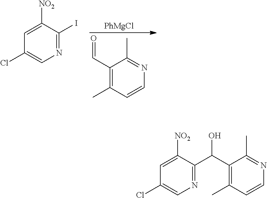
[NO2]C1=CC(Cl)=CN=C1I.[PhMgCl].C1(C=O)=C(C)C=CN=C1C.[NO2]C1=CC(Cl)=CN=C1C(C1=C(C)C=CN=C1C)O
